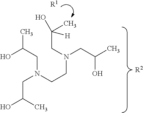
[R2].[R1].OC(CN(CCN(CC(C)(O)[H])CC(O)C)CC(C)O)C
